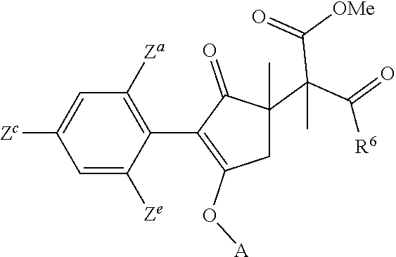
C1=C([Ze])C(C2=C(O[A])CC(C(C(=O)[R6])(C([OMe])=O)C)(C)C2=O)=C([Za])C=C1[Zc]
